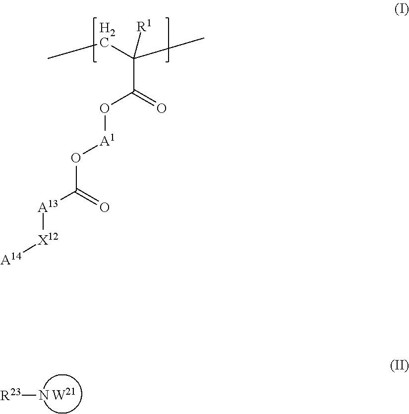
CCC(C)([R1])C(O[A1]OC([A13][X12][A14])=O)=O.N[R23]
